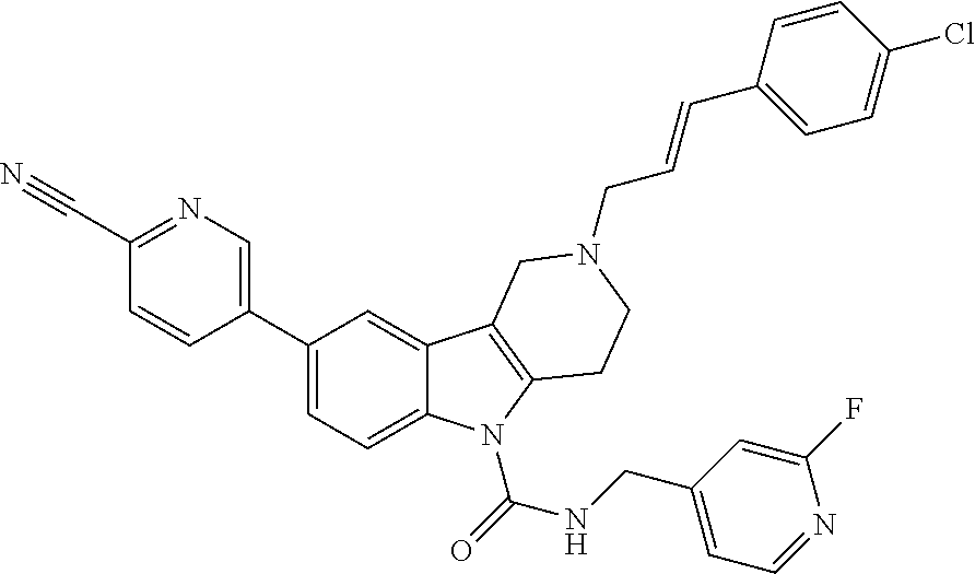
C1(C2=CN=C(C#N)C=C2)=CC=C2C(=C1)C1=C(N2C(=O)NCC2=CC=NC(F)=C2)CCN(CC=CC2=CC=C(Cl)C=C2)C1
